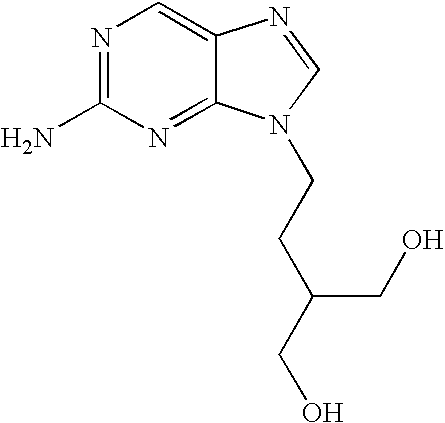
N1=C(N)N=C2C(=C1)N=CN2CCC(CO)CO
